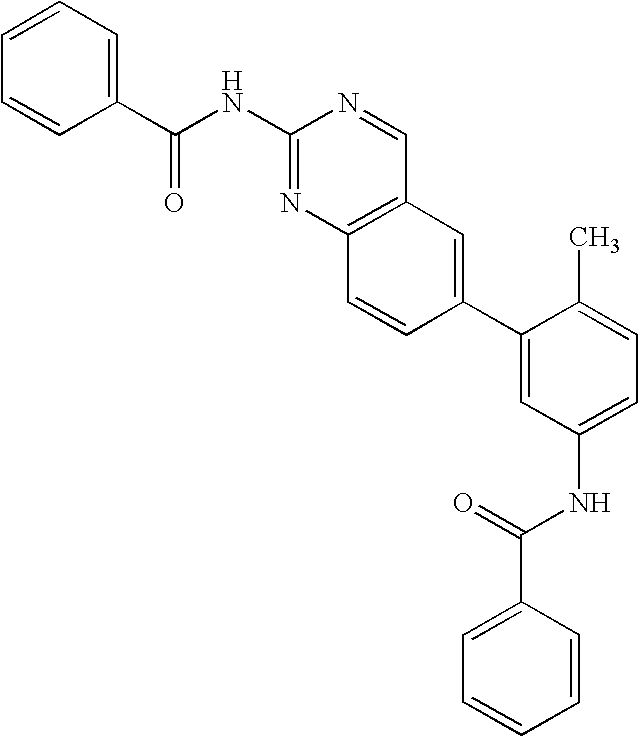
C1(NC(C2=CC=CC=C2)=O)=NC2=C(C=N1)C=C(C1=CC(NC(C3=CC=CC=C3)=O)=CC=C1C)C=C2
